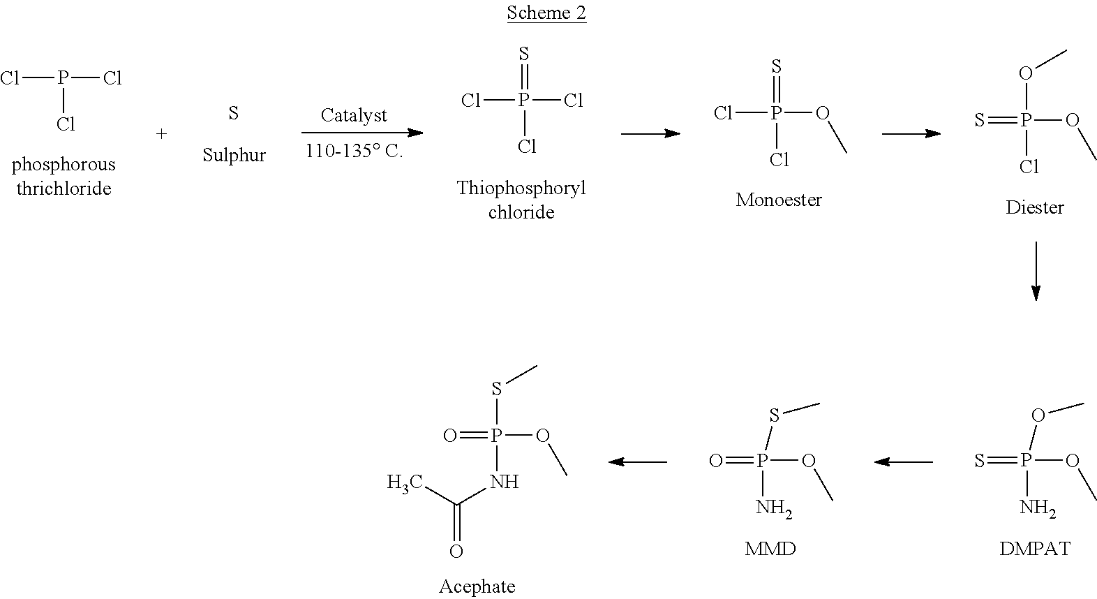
ClP(Cl)Cl.S.S=P(Cl)(Cl)Cl.ClP(Cl)(OC)=S.S=P(Cl)(OC)OC.S=P(N)(OC)OC.[DMPAT].O=P(NC(C)=O)(OC)SC.O=P(N)(OC)SC.[MMD]
